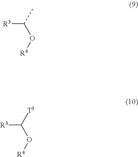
[R3]C(O[R4])C.[R3]C(O[R4])[T3]
